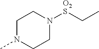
C1N(C)CCN([O2S]CC)C1
